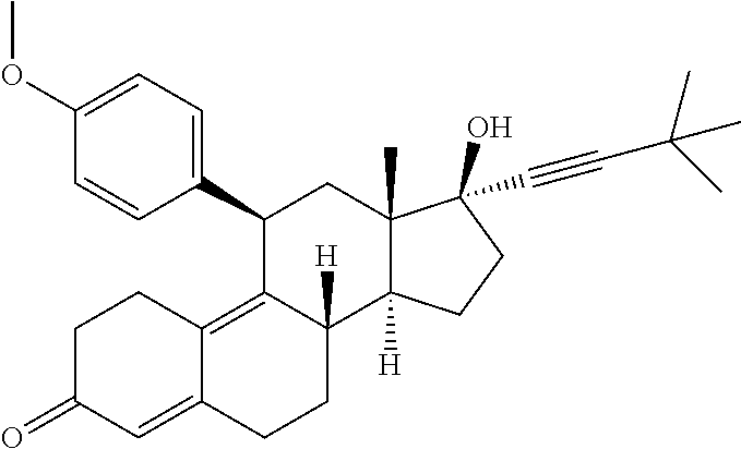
C1(C2=CC=C(OC)C=C2)C2=C3C(=CC(=O)CC3)CCC2([H])C2([H])C(C)(C1)C(C#CC(C)(C)C)(O)CC2
